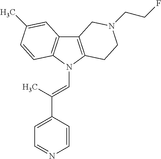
C12=C(N(C=C(C3=CC=NC=C3)C)C3=C1C=C(C)C=C3)CCN(CCF)C2
